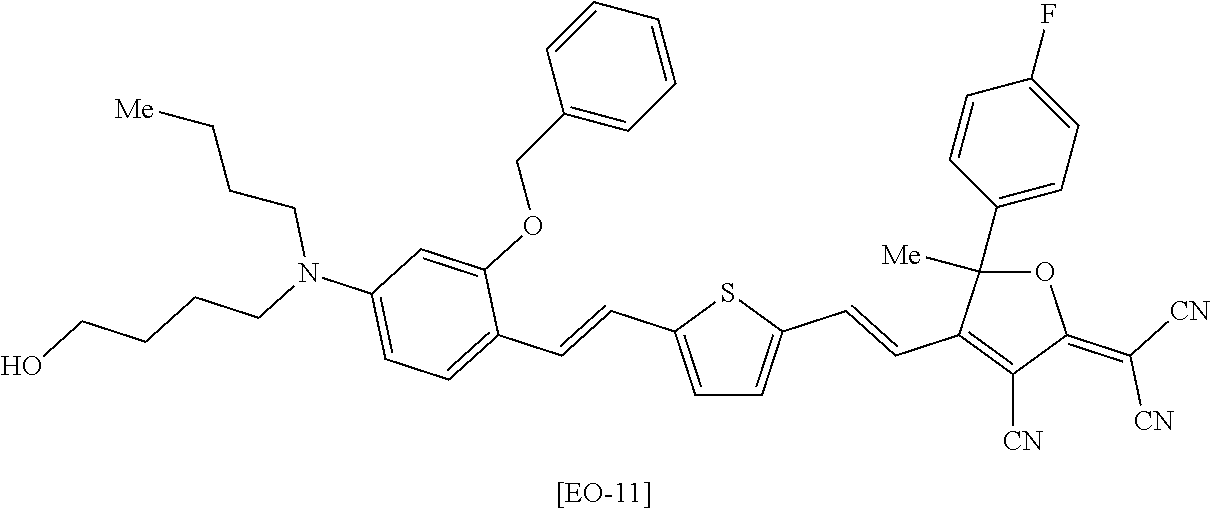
C1=C(C=CC2=CC=C(N(CCCCO)CCC[Me])C=C2OCC2=CC=CC=C2)SC(C=CC2=C([CN])C(=C([CN])[CN])OC2([Me])C2=CC=C(F)C=C2)=C1
